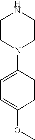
C1CN(C2=CC=C(OC)C=C2)CCN1
